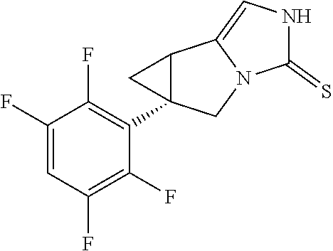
C1(F)=CC(F)=C(F)C(C23C(C2)C2=CNC(=S)N2C3)=C1F
